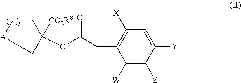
C1=C([Y])C([Z])=C([W])C(CC(OC2([CO2R8])CC[A]C2)=O)=C1[X]
